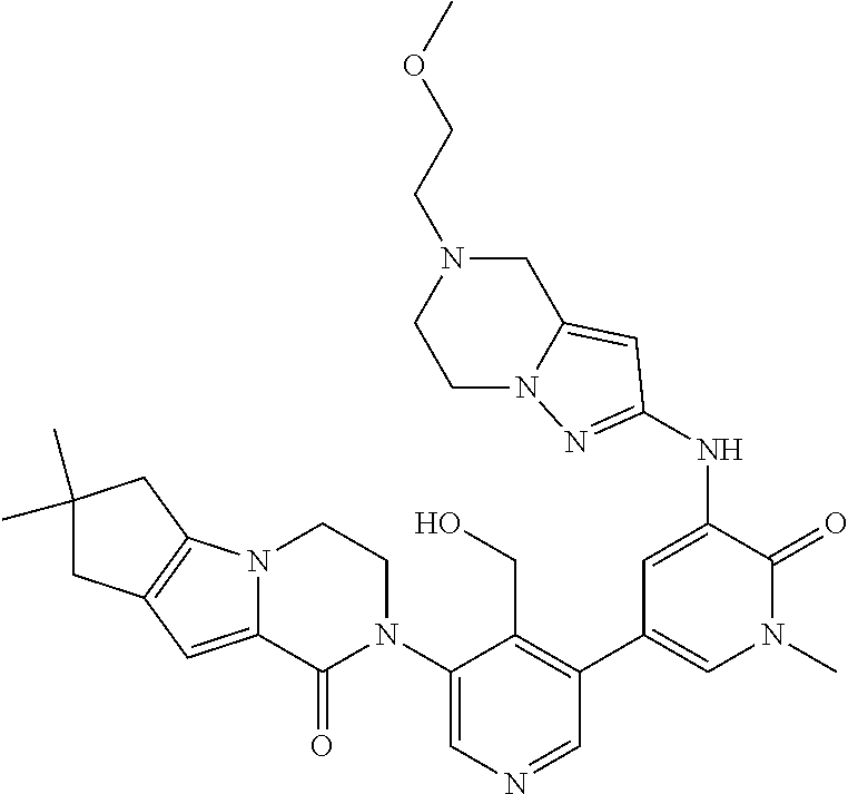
C1(N2CCN3C(=CC4=C3CC(C)(C)C4)C2=O)=CN=CC(C2=CN(C)C(=O)C(NC3=NN4C(=C3)CN(CCOC)CC4)=C2)=C1CO
